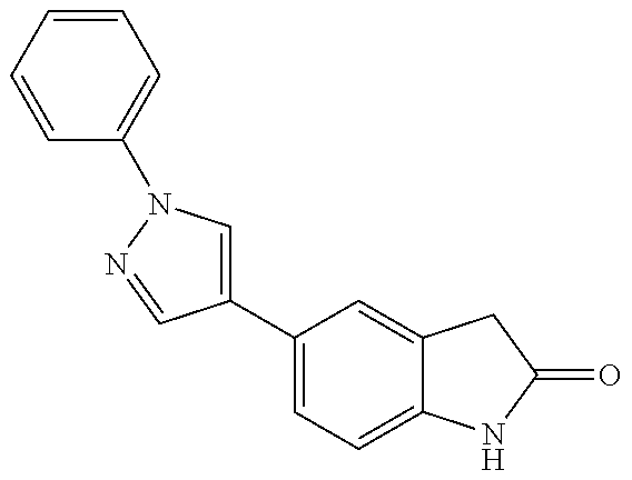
C1=CC=CC=C1N1C=C(C2=CC=C3C(=C2)CC(=O)N3)C=N1
